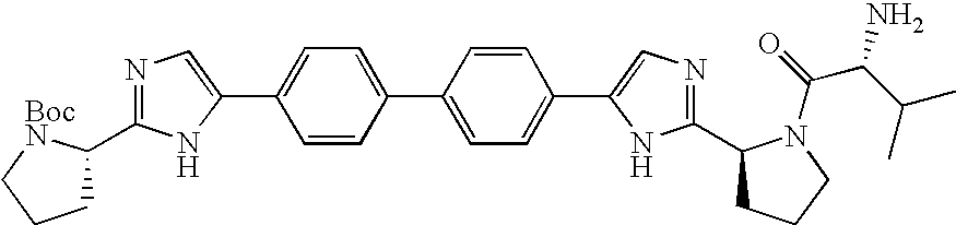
C1C(C2=NC=C(C3=CC=C(C4=CC=C(C5=CN=C(C6CCCN6C(C(C(C)C)N)=O)N5)C=C4)C=C3)N2)[BocN]CC1
